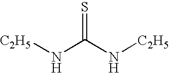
[C2H5]NC(N[C2H5])=S
